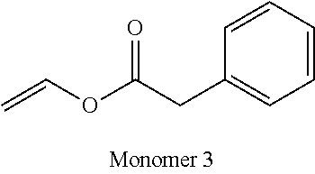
C1=CC=CC(CC(OC=C)=O)=C1
